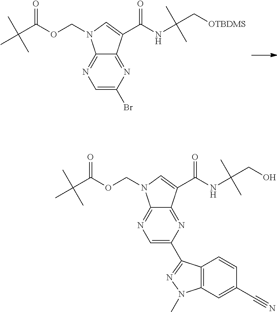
C1=C(Br)N=C2C(=N1)N(COC(C(C)(C)C)=O)C=C2C(NC(C[OTBDMS])(C)C)=O.C1=C(C2=NN(C)C3=C2C=CC(C#N)=C3)N=C2C(=N1)N(COC(C(C)(C)C)=O)C=C2C(NC(CO)(C)C)=O
